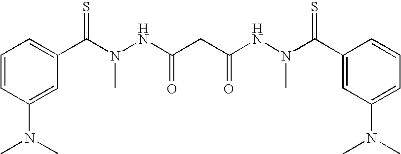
C1=CC(N(C)C)=CC(C(N(NC(CC(NN(C(C2=CC(N(C)C)=CC=C2)=S)C)=O)=O)C)=S)=C1
